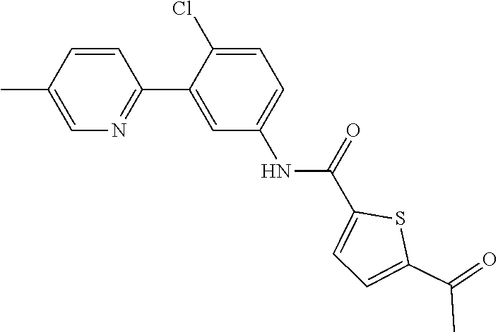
C1=C(C)C=CC(C2=CC(NC(=O)C3=CC=C(C(=O)C)S3)=CC=C2Cl)=N1
